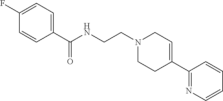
N1(CCNC(C2=CC=C(F)C=C2)=O)CCC(C2=NC=CC=C2)=CC1
